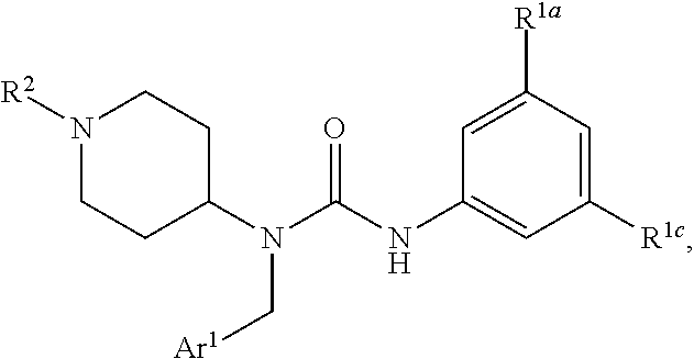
N1([R2])CCC(N(C(NC2=CC([R1c])=CC([R1a])=C2)=O)C[Ar1])CC1
